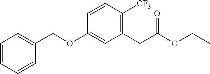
C1(CC(OCC)=O)=C([CF3])C=CC(OCC2=CC=CC=C2)=C1
